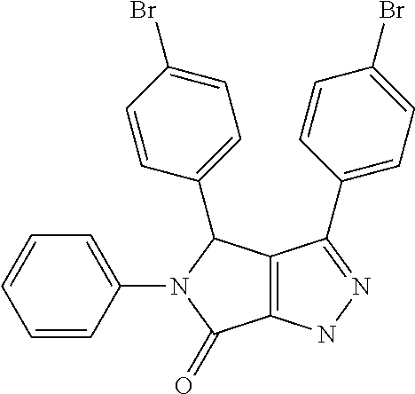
C12=C(NN=C1C1=CC=C(Br)C=C1)C(=O)N(C1=CC=CC=C1)C2C1=CC=C(Br)C=C1
